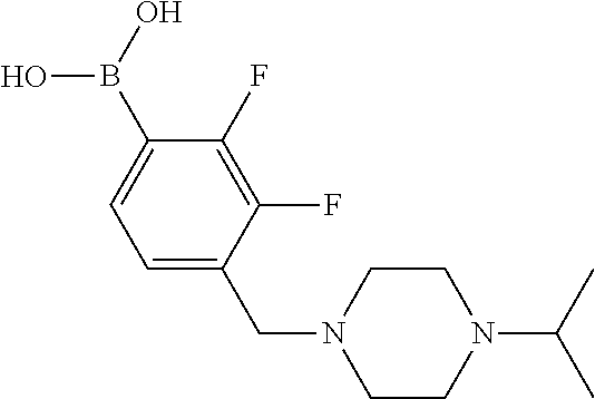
B(C1=CC=C(CN2CCN(C(C)C)CC2)C(F)=C1F)(O)O
